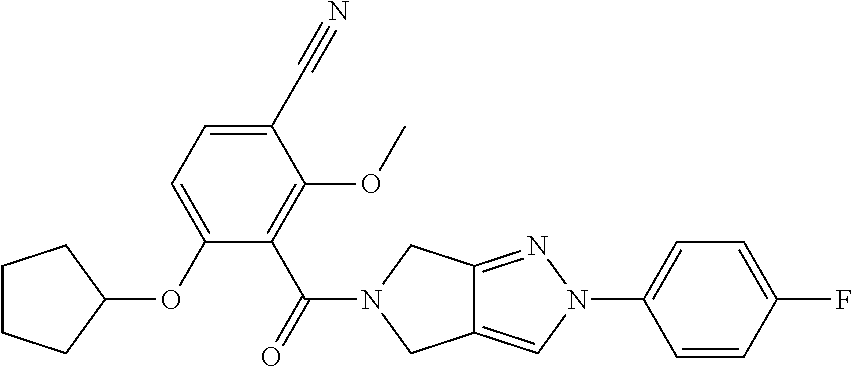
C12=CN(C3=CC=C(F)C=C3)N=C1CN(C(=O)C1=C(OC)C(C#N)=CC=C1OC1CCCC1)C2
